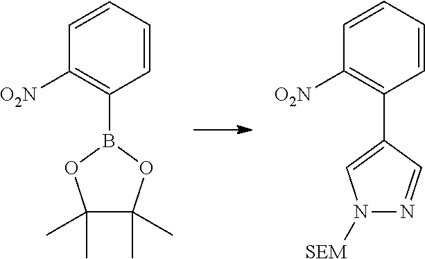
C1=CC=CC([O2N])=C1B1OC(C)(C)C(C)(C)O1.C1=CC=CC([O2N])=C1C1=CN([SEM])N=C1
